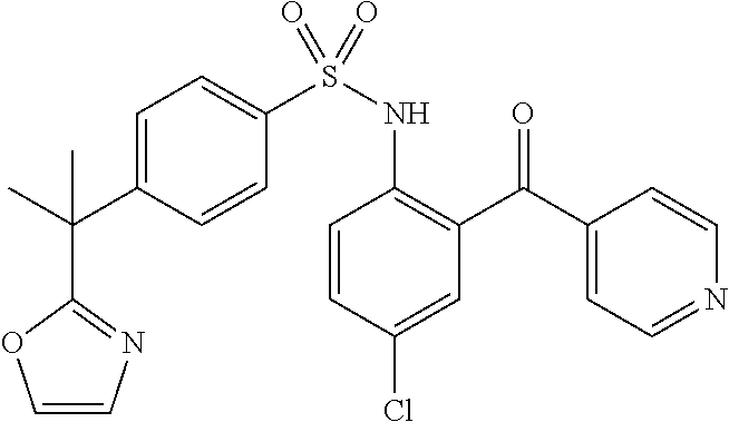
C1=CC(Cl)=CC(C(C2=CC=NC=C2)=O)=C1NS(C1=CC=C(C(C)(C)C2=NC=CO2)C=C1)(=O)=O
